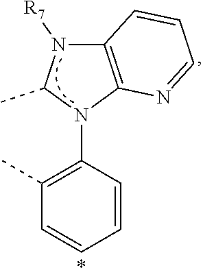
C12=C(N(C3=C(C)C=CC=C3)C(C)N1[R7])N=CC=C2
